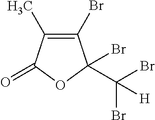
C1(Br)=C(C)C(=O)OC1(C(Br)(Br)[H])Br
